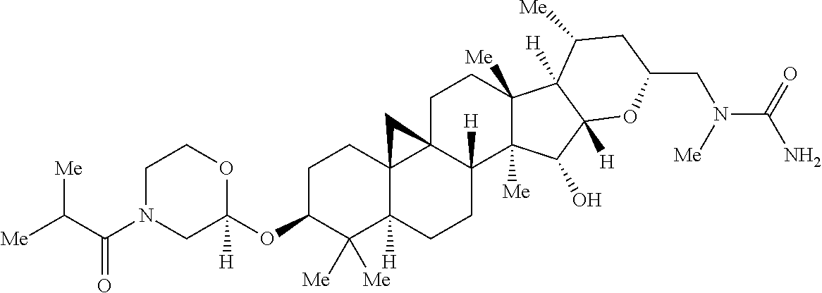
C1C(OC2([H])OCCN(C(C([Me])[Me])=O)C2)C([Me])([Me])C2([H])C3(C1)C1(C([H])(CC2)C2([Me])C([Me])(CC1)C1([H])C([Me])CC(CN(C(N)=O)[Me])OC1([H])C2O)C3
